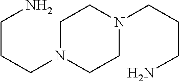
C(CCN1CCN(CCCN)CC1)N
